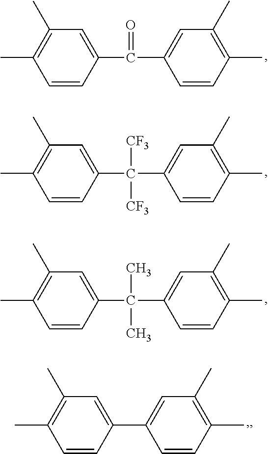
CC1=C(C)C=C(C(C2=CC(C)=C(C)C=C2)=O)C=C1.CC1=C(C)C=C(C(C2=CC(C)=C(C)C=C2)([CF3])[CF3])C=C1.CC1=C(C)C=C(C(C2=CC(C)=C(C)C=C2)(C)C)C=C1.CC1=C(C)C=C(C2=CC(C)=C(C)C=C2)C=C1
